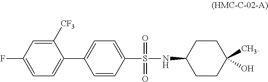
C1([CF3])=CC(F)=CC=C1C1=CC=C(S(=O)(=O)NC2CCC(C)(O)CC2)C=C1
